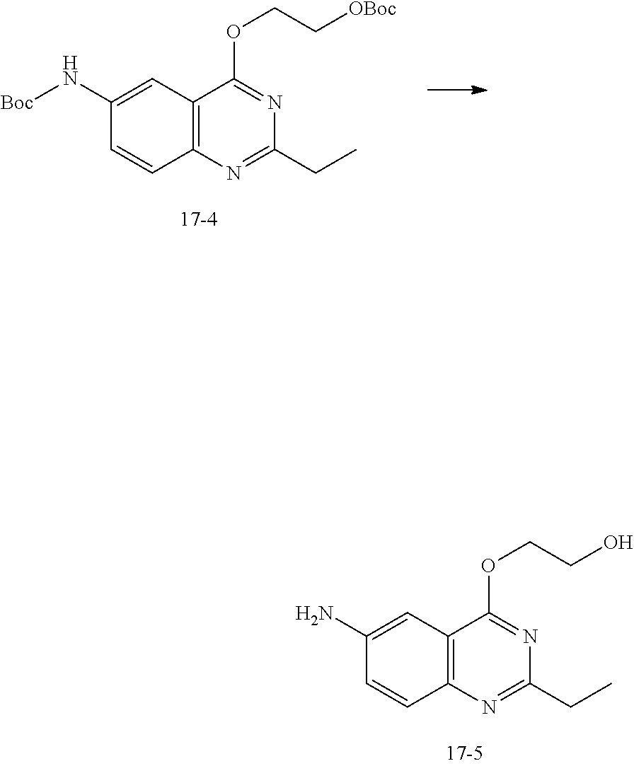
C1=C(N[Boc])C=CC2=C1C(OCC[OBoc])=NC(CC)=N2.C1=C(N)C=CC2=C1C(OCCO)=NC(CC)=N2
